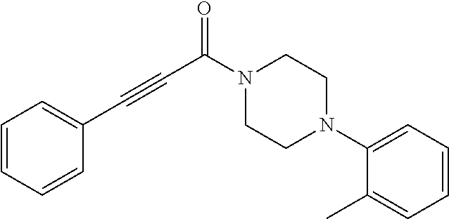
C1(N2CCN(C(C#CC3=CC=CC=C3)=O)CC2)=CC=CC=C1C
